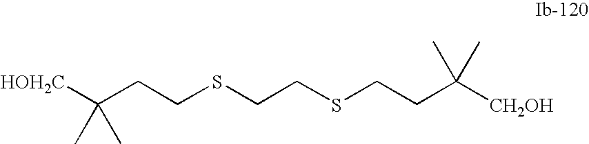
[CH2OH]C(CCSCCSCCC([CH2OH])(C)C)(C)C
